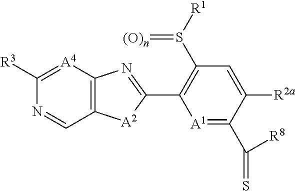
[A1]1=C(C(=S)[R8])C([R2a])=CC(S([R1])=[(O)n])=C1C1=NC2=C([A2]1)C=NC([R3])=[A4]2
